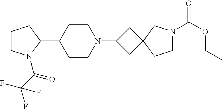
C1CN(C(C(F)(F)F)=O)C(C2CCN(C3CC4(C3)CCN(C(OCC)=O)C4)CC2)C1
